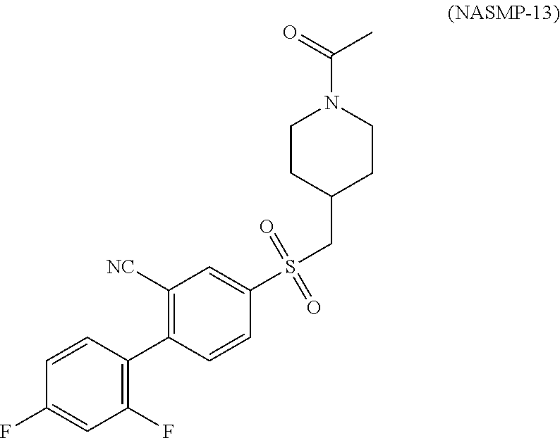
C1CC(CS(C2=CC([NC])=C(C3=C(F)C=C(F)C=C3)C=C2)(=O)=O)CCN1C(C)=O
